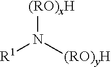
[R1]N([(RO)yH])[(RO)xH]
